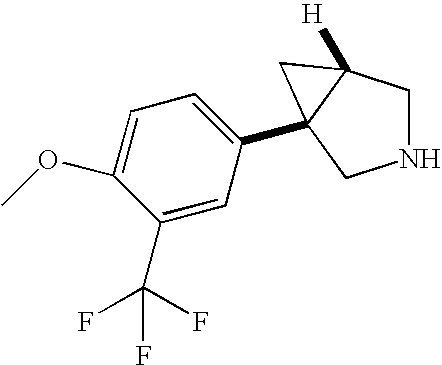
N1CC2([H])C(C3=CC=C(OC)C(C(F)(F)F)=C3)(C1)C2
